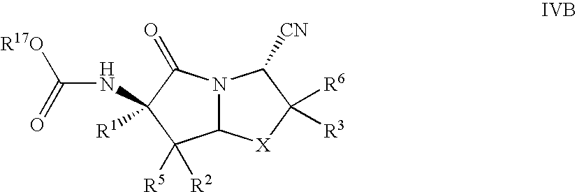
N12C([X]C([R6])([R3])C1[CN])C([R5])([R2])C(NC([R17O])=O)([R1])C2=O
